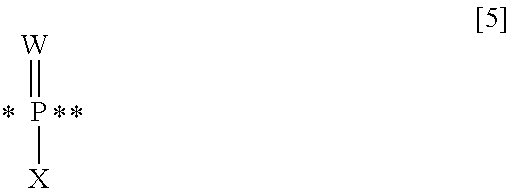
[X]P=[W]
